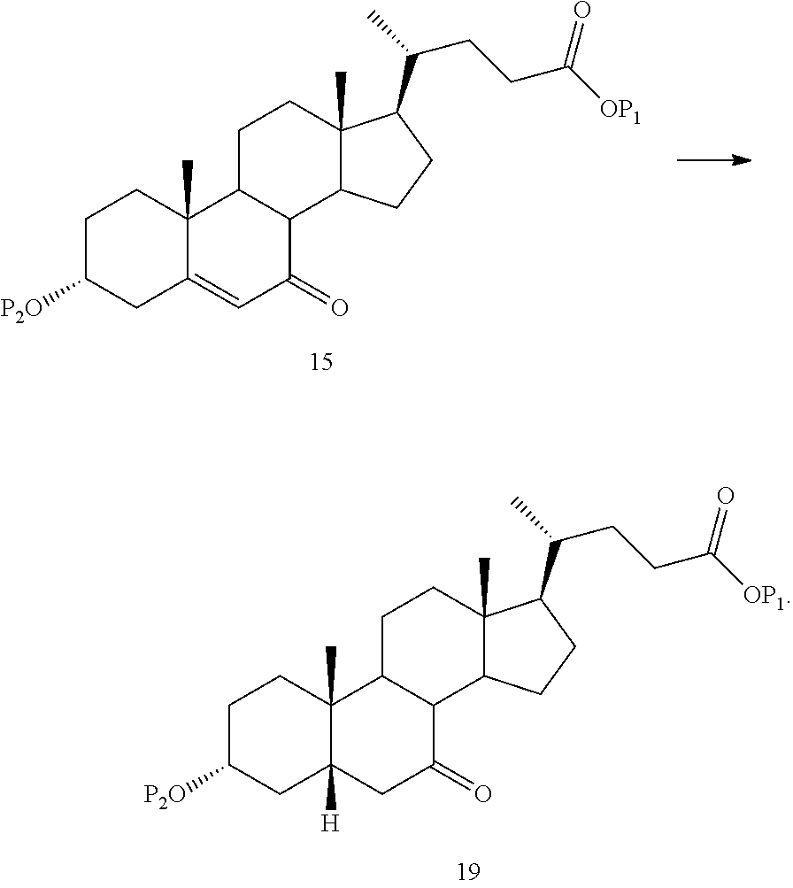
C1C([P2O])CC2=CC(=O)C3C(C2(C)C1)CCC1(C)C3CCC1C(CCC([OP1])=O)C.C1C([P2O])CC2([H])C(C)(C1)C1C(C(=O)C2)C2C(C)(CC1)C(C(CCC([OP1])=O)C)CC2
